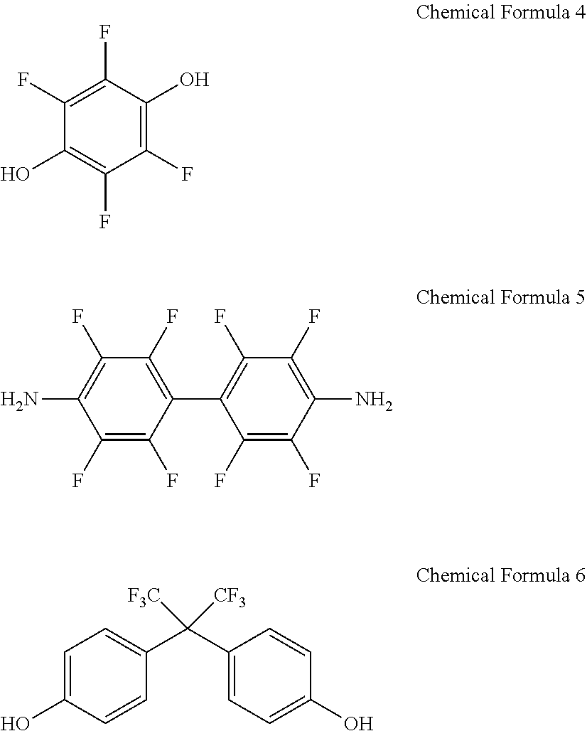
C1(F)=C(O)C(F)=C(F)C(O)=C1F.C1(F)=C(F)C(C2=C(F)C(F)=C(N)C(F)=C2F)=C(F)C(F)=C1N.C1=C(O)C=CC(C(C2=CC=C(O)C=C2)([F3C])[CF3])=C1
